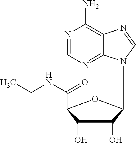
C1(O)C(O)C(N2C=NC3=C(N)N=CN=C23)OC1C(NCC)=O
